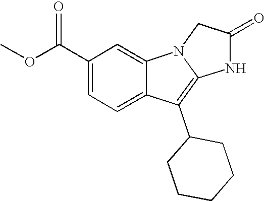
C1(C(OC)=O)=CC=C2C(=C1)N1C(=C2C2CCCCC2)NC(=O)C1
